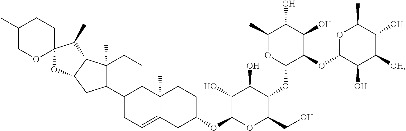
C1(C)COC2(CC1)C(C)C1C3(C)C(C4C(CC3)C3(C)C(=CC4)CC(OC4OC(CO)C(OC5C(OC6C(O)C([OH])C(O)C(C)O6)C(O)C(O)C(C)O5)C(O)C4O)CC3)CC1O2
